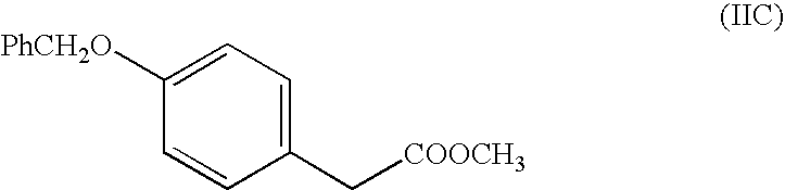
C1([PhCH2O])=CC=C(C[COOCH3])C=C1
